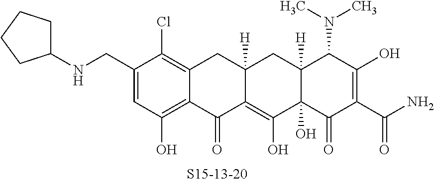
C1(CNC2CCCC2)=CC(O)=C2C(=C1Cl)CC1([H])C(=C(O)C3(O)C([H])(C1)C(N(C)C)C(O)=C(C(N)=O)C3=O)C2=O
